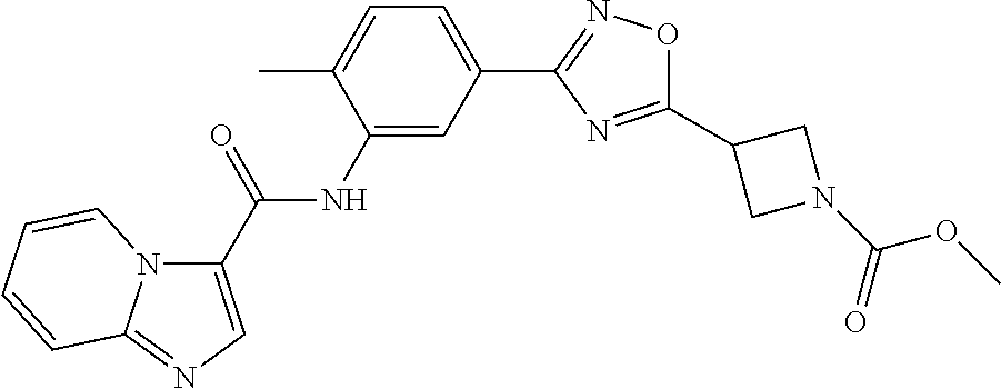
C1(C2CN(C(=O)OC)C2)=NC(C2=CC=C(C)C(NC(=O)C3=CN=C4N3C=CC=C4)=C2)=NO1
